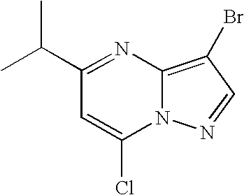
C12=C(Br)C=NN1C(Cl)=CC(C(C)C)=N2
